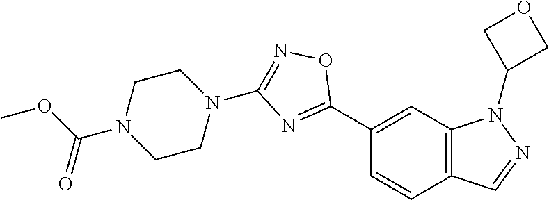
C1(C2=NC(N3CCN(C(OC)=O)CC3)=NO2)=CC2=C(C=C1)C=NN2C1COC1
